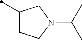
C1(C)CCN(C(C)C)C1
